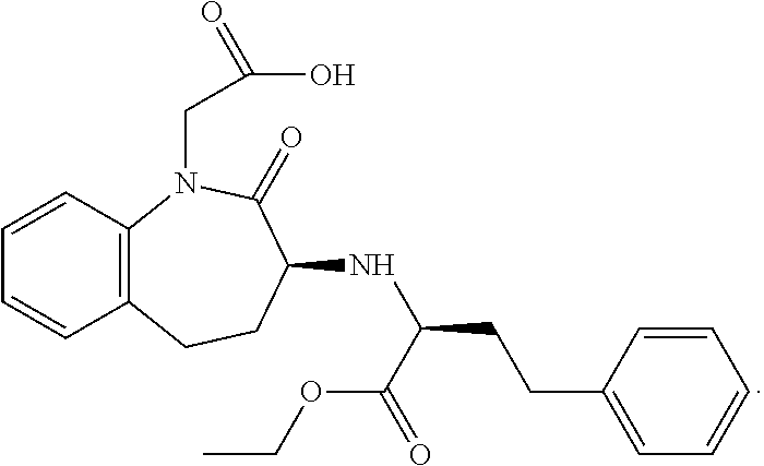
C12=C(C=CC=C1)N(CC(O)=O)C(=O)C(NC(C(OCC)=O)CCC1=CC=CC=C1)CC2
